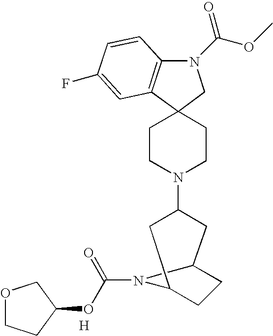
N1(C(=O)OC)C2=C(C3(C1)CCN(C1CC4CCC(C1)N4C(=O)OC1CCOC1)CC3)C=C(F)C=C2.[H]
